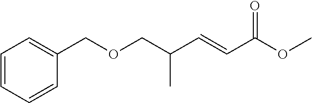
C1=CC=CC(COCC(C=CC(OC)=O)C)=C1
